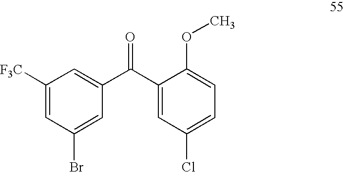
C1([F3C])=CC(Br)=CC(C(C2=CC(Cl)=CC=C2OC)=O)=C1
